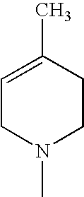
C1=C(C)CCN(C)C1
